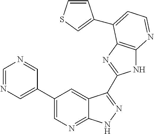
C1=NC=C(C2=CN=C3C(=C2)C(C2=NC4=C(N2)N=CC=C4C2=CSC=C2)=NN3)C=N1
